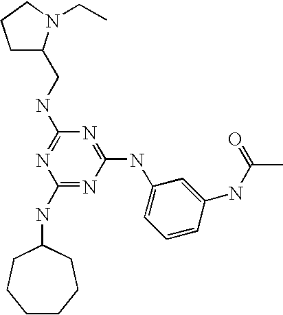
C(NC1=NC(NC2CCCCCC2)=NC(NC2=CC=CC(NC(=O)C)=C2)=N1)C1CCCN1CC
